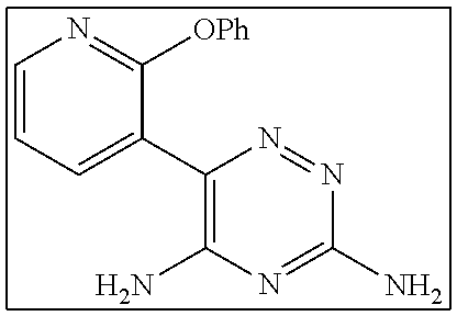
C1=CC=C(C2=C(N)N=C(N)N=N2)C([OPh])=N1
